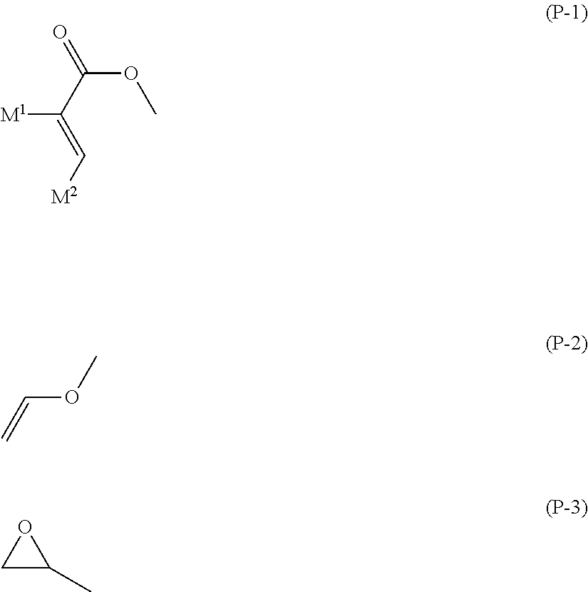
[M1]C(C(=O)OC)=C[M2].COC=C.C1C(C)O1
